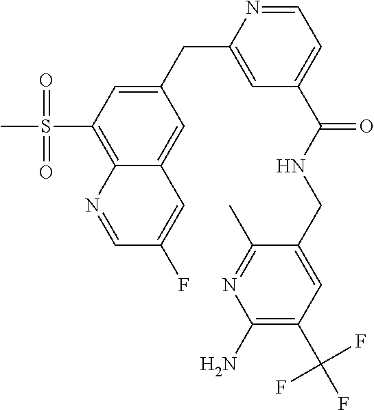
C1(CC2=CC(C(NCC3=CC(C(F)(F)F)=C(N)N=C3C)=O)=CC=N2)=CC(S(C)(=O)=O)=C2C(=C1)C=C(F)C=N2
